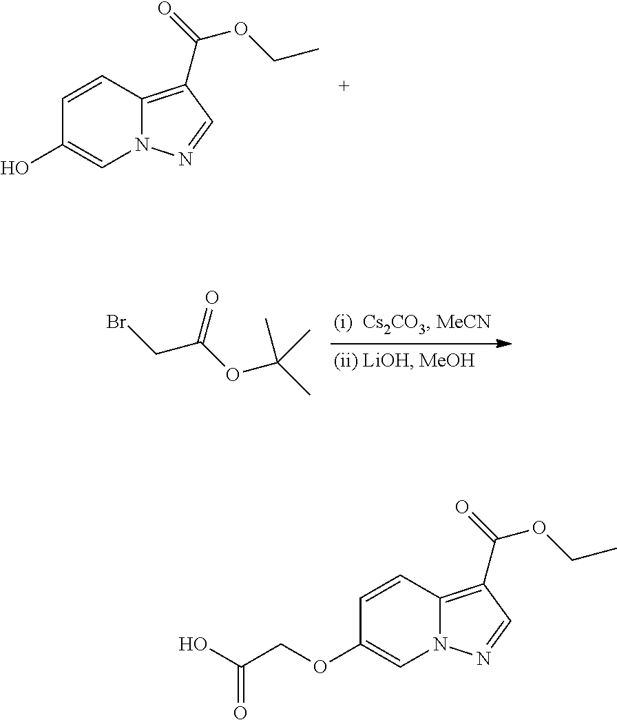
C1=CC2=C(C(=O)OCC)C=NN2C=C1O.BrCC(OC(C)(C)C)=O.C1=CC2=C(C(=O)OCC)C=NN2C=C1OCC(O)=O
